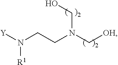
C(N(C[OH])CO)CN([Y])[R1]
